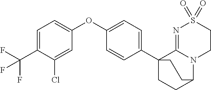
C1=C(C(F)(F)F)C(Cl)=CC(OC2=CC=C(C34CCC(N5C3=NS(=O)(=O)CC5)CC4)C=C2)=C1
